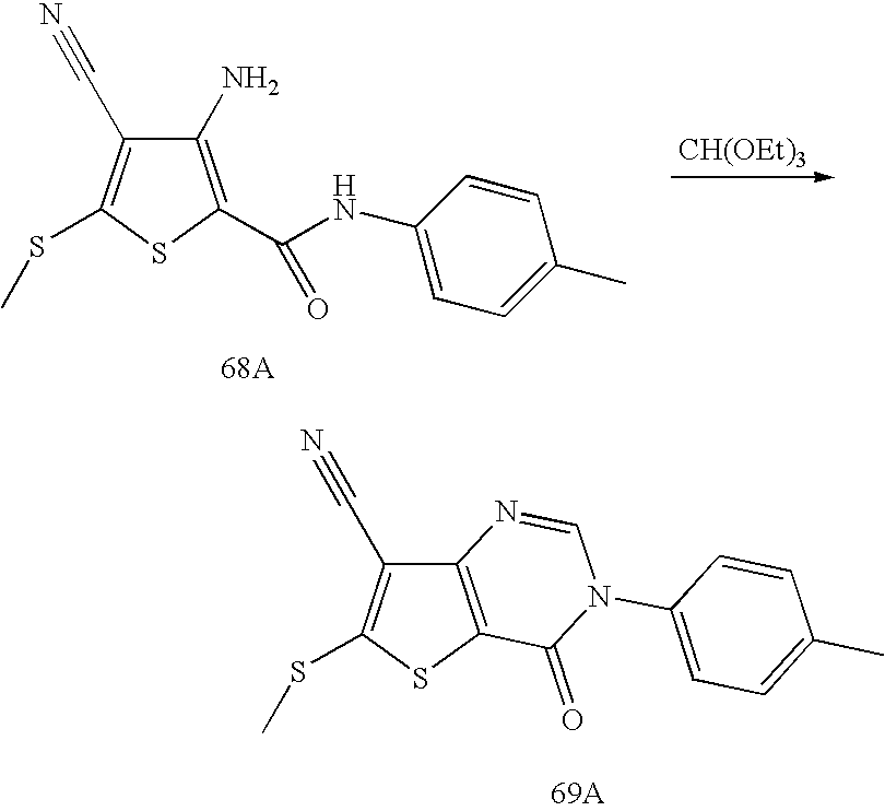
C12=C(SC(SC)=C1C#N)C(=O)N(C1=CC=C(C)C=C1)C=N2.C1(N)=C(C(NC2=CC=C(C)C=C2)=O)SC(SC)=C1C#N.[CH(OEt)3]
